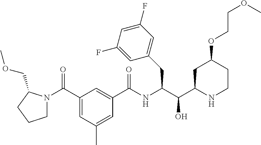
C1(CC(C(C2CC(OCCOC)CCN2)O)NC(C2=CC(C(N3CCCC3COC)=O)=CC(C)=C2)=O)=CC(F)=CC(F)=C1
